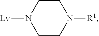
C1CN([Lv])CCN1[R1]
